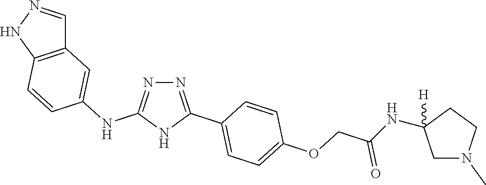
N1=C(NC2=CC3=C(C=C2)NN=C3)NC(C2=CC=C(OCC(NC3([H])CN(C)CC3)=O)C=C2)=N1
